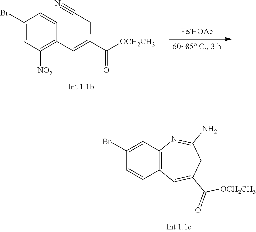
C(C#N)C(C(=O)[OCH2CH3])=CC1=C([NO2])C=C(Br)C=C1.C1=CC2=C(C=C1Br)N=C(N)CC(C(=O)[OCH2CH3])=C2
